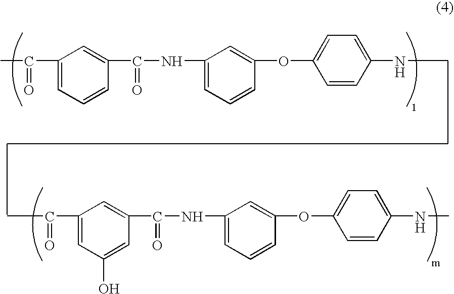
CC(C1=CC=CC(C(NC2=CC=CC(OC3=CC=C(NC)C=C3)=C2)=O)=C1)=O.CC(C1=CC(O)=CC(C(NC2=CC=CC(OC3=CC=C(NC)C=C3)=C2)=O)=C1)=O
